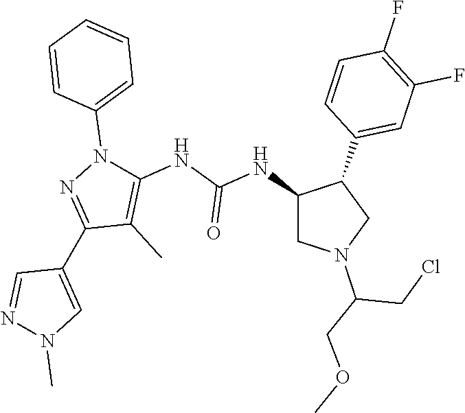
C1(NC(NC2=C(C)C(C3=CN(C)N=C3)=NN2C2=CC=CC=C2)=O)CN(C(CCl)COC)CC1C1=CC(F)=C(F)C=C1
